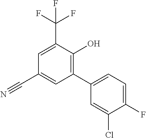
C1(F)=CC=C(C2=C(O)C(C(F)(F)F)=CC(C#N)=C2)C=C1Cl
